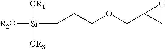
[R2O][Si](CCCOCC1CO1)([OR1])[OR3]
